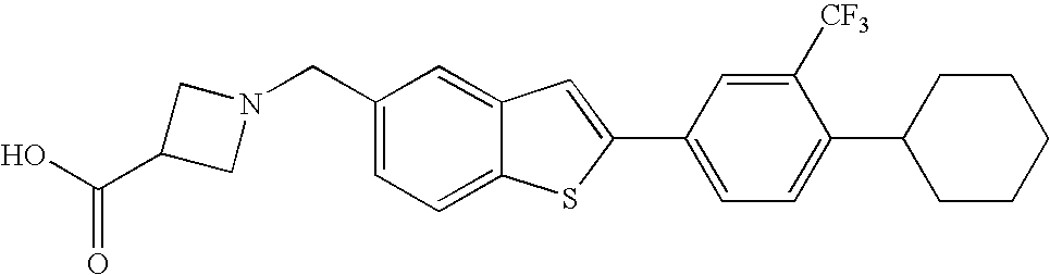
C1=C(CN2CC(C(O)=O)C2)C=C2C(=C1)SC(C1=CC=C(C3CCCCC3)C([CF3])=C1)=C2
